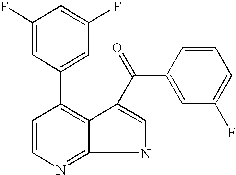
C1=CC(C2=CC(F)=CC(F)=C2)=C2C(=N1)NC=C2C(C1=CC(F)=CC=C1)=O
